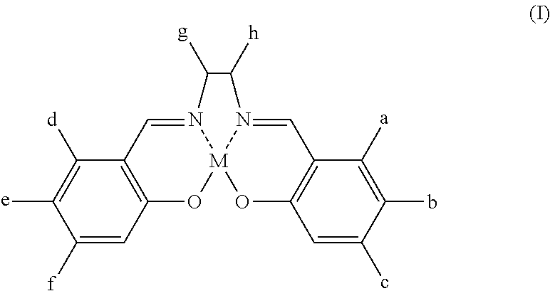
C1([f])=CC2=C(C([d])=C1[e])C=N1[M]3(O2)OC2=C(C=N3C([h])C1[g])C([a])=C(b)C(c)=C2
